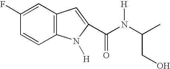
C1=C(F)C=CC2=C1C=C(C(N(C(C)CO)[H])=O)N2[H]
